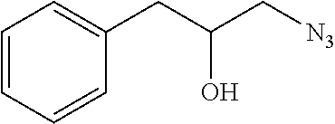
C1=CC=CC(CC(C[N3])O)=C1
